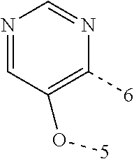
N1=CC(O[5])=C([6])N=C1
